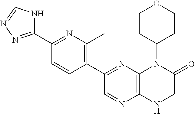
C1(C2=NN=CN2)=NC(C)=C(C2=NC3=C(N=C2)NCC(=O)N3C2CCOCC2)C=C1
